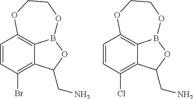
C1=CC(Br)=C2C3=C1OCCOB3OC2CN.C1=CC(Cl)=C2C3=C1OCCOB3OC2CN
